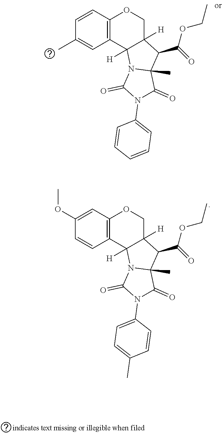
C1=CC2=C(C=C1C)C1([H])C([H])(CO2)C(C(=O)OCC)C2(C)N1C(=O)N(C1=CC=CC=C1)C2=O.C1(OC)=CC2=C(C=C1)C1([H])C([H])(CO2)C(C(=O)OCC)C2(C)N1C(=O)N(C1=CC=C(C)C=C1)C2=O
